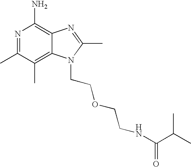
C12=C(C)C(C)=NC(N)=C1N=C(C)N2CCOCCNC(C(C)C)=O
